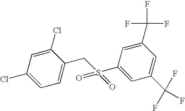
C1(Cl)=CC=C(CS(C2=CC(C(F)(F)F)=CC(C(F)(F)F)=C2)(=O)=O)C(Cl)=C1
